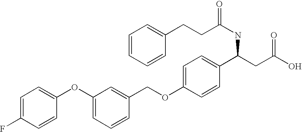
C1=C(F)C=CC(OC2=CC=CC(COC3=CC=C(C(CC(O)=O)NC(=O)CCC4=CC=CC=C4)C=C3)=C2)=C1
